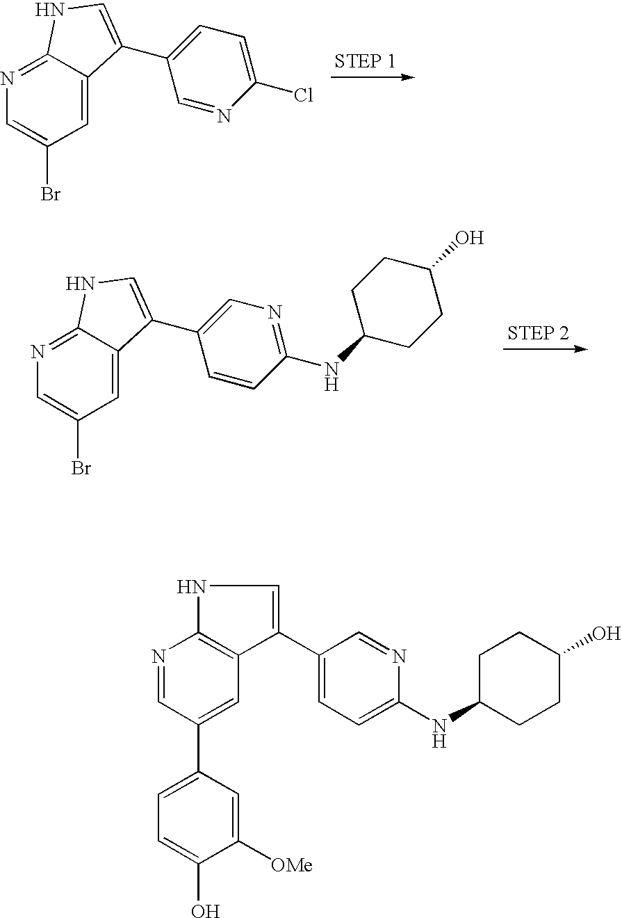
N1=C2C(=CC(Br)=C1)C(C1=CC=C(Cl)N=C1)=CN2.N1=C2C(=CC(Br)=C1)C(C1=CN=C(NC3CCC(O)CC3)C=C1)=CN2.N1C2=C(C(C3=CC=C(NC4CCC(O)CC4)N=C3)=C1)C=C(C1=CC=C(O)C([OMe])=C1)C=N2
